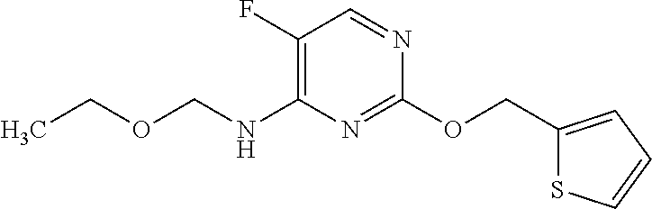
C1(OCC2=CC=CS2)=NC(NCOCC)=C(F)C=N1
